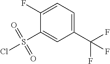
C1(F)=CC=C(C(F)(F)F)C=C1S(Cl)(=O)=O
